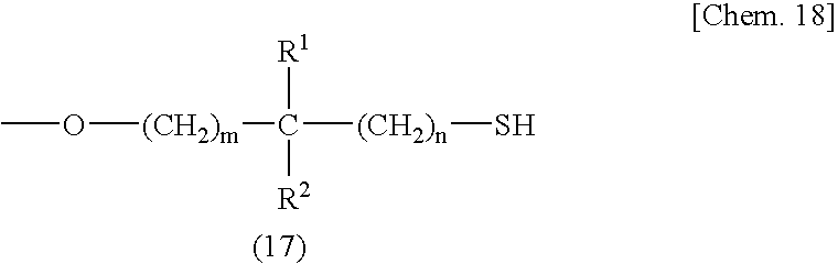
CO[(CH2)m]C([(CH2)n]S)([R1])[R2]
